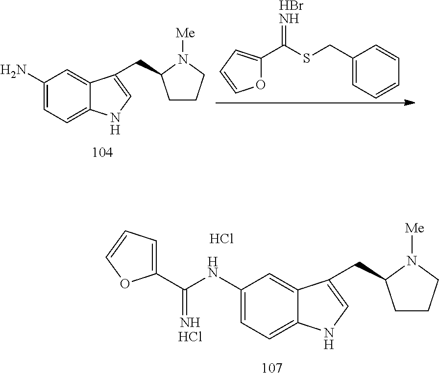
C1(NC(C2=CC=CO2)=N)=CC=C2C(=C1)C(CC1CCCN1[Me])=CN2.Cl.Cl.O1C(C(SCC2=CC=CC=C2)=N)=CC=C1.Br.C1(N)=CC=C2C(=C1)C(CC1CCCN1[Me])=CN2
